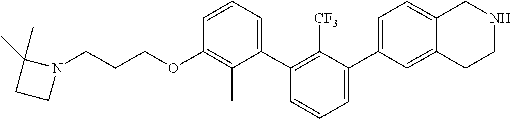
C1(OCCCN2C(C)(C)CC2)=C(C)C(C2=C([CF3])C(C3=CC=C4C(=C3)CCNC4)=CC=C2)=CC=C1
